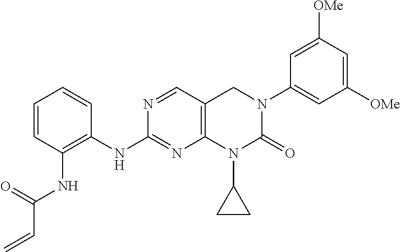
N1=CC2=C(N=C1NC1=C(NC(C=C)=O)C=CC=C1)N(C1CC1)C(=O)N(C1=CC([OMe])=CC([OMe])=C1)C2
